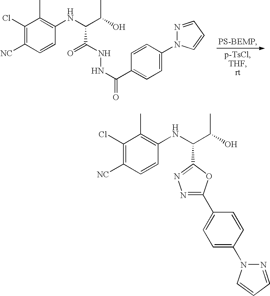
C1(Cl)=C([NC])C=CC(NC(C(O)C)C(=O)NNC(C2=CC=C(N3N=CC=C3)C=C2)=O)=C1C.C1(Cl)=C([NC])C=CC(NC(C(O)C)C2=NN=C(C3=CC=C(N4N=CC=C4)C=C3)O2)=C1C
